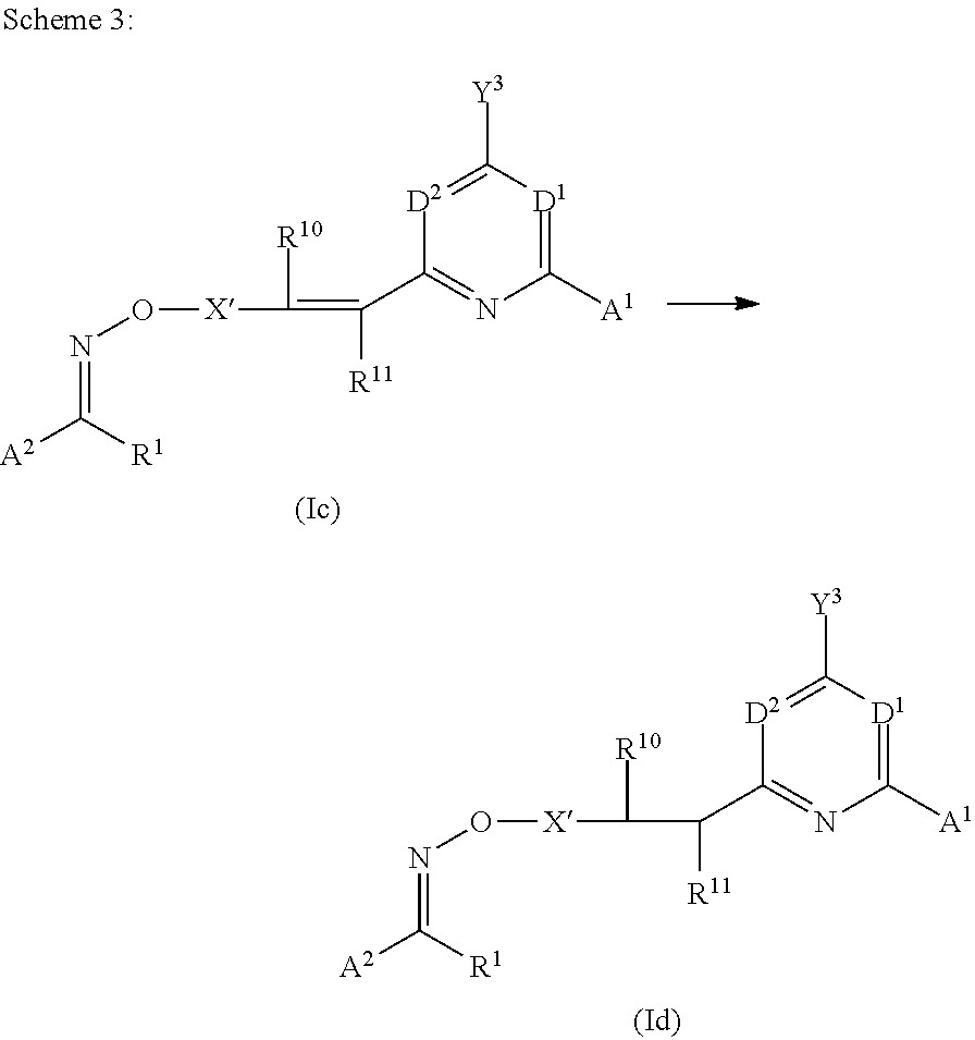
C1([A1])=[D1]C([Y3])=[D2]C(C(C([R10])[X]ON=C([A2])[R1])[R11])=N1.C1([A1])=[D1]C([Y3])=[D2]C(C(=C([R10])[X]ON=C([A2])[R1])[R11])=N1
